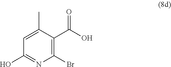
C1(O)=NC(Br)=C(C(O)=O)C(C)=C1
